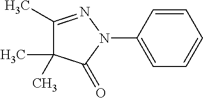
C1(C)=NN(C2=CC=CC=C2)C(=O)C1(C)C
